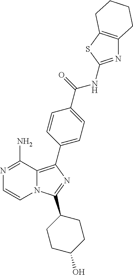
N12C(=C(C3=CC=C(C(=O)NC4=NC5=C(S4)CCCC5)C=C3)N=C1C1CCC(O)CC1)C(N)=NC=C2
